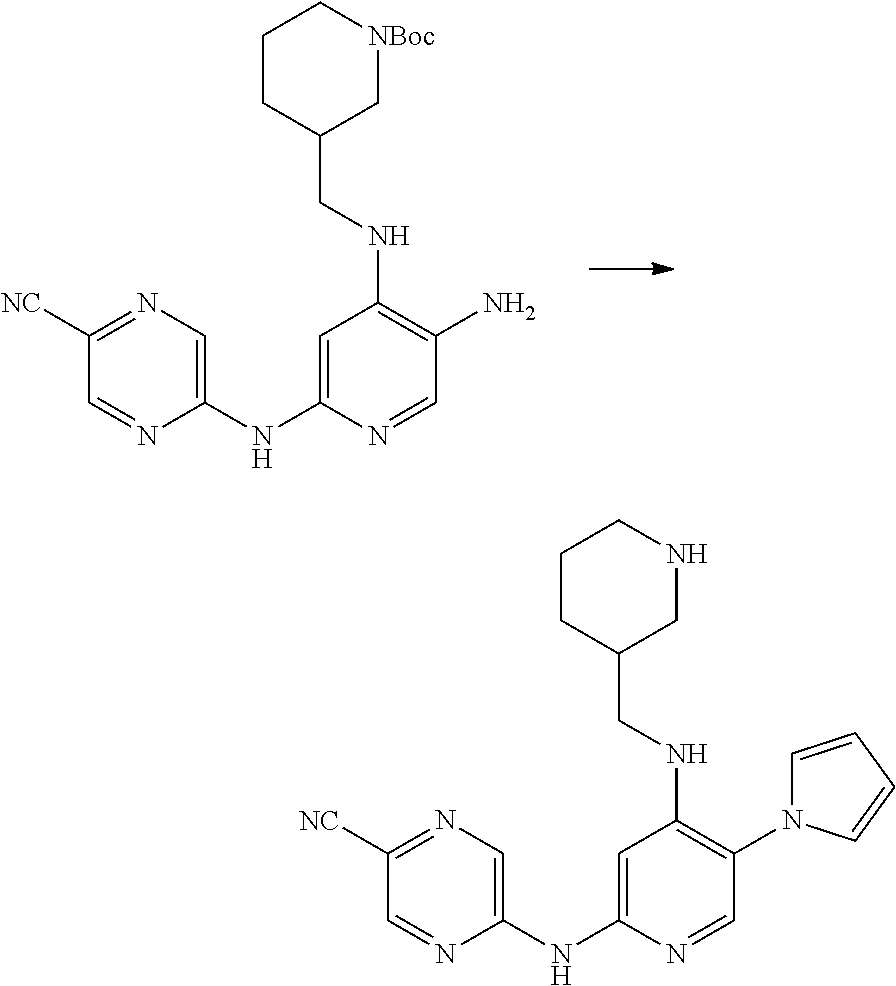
C1=C(NC2=CN=C([NC])C=N2)N=CC(N)=C1NCC1C[NBoc]CCC1.C1=C(NC2=CN=C([NC])C=N2)N=CC(N2C=CC=C2)=C1NCC1CNCCC1
